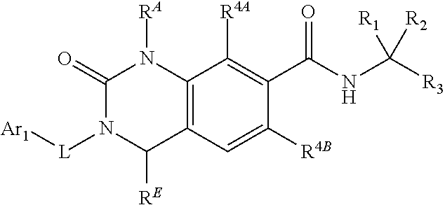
C12=C(C=C([R4B])C(C(NC([R1])([R3])[R2])=O)=C1[R4A])C([RE])N([L][Ar1])C(=O)N2[RA]
